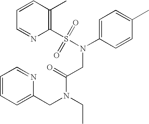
C1(S(=O)(=O)N(C2=CC=C(C)C=C2)CC(=O)N(CC)CC2=CC=CC=N2)=C(C)C=CC=N1
